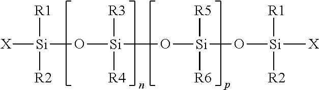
[X][Si]([R2])([R1])O[Si]([R3])([R4])O[Si]([R5])([R6])O[Si]([X])([R1])[R2]
